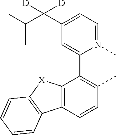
C12=C(C=CC(C)=C1C1=CC(C(C(C)C)([D])[D])=CC=N1C)C1=C([X]2)C=CC=C1
